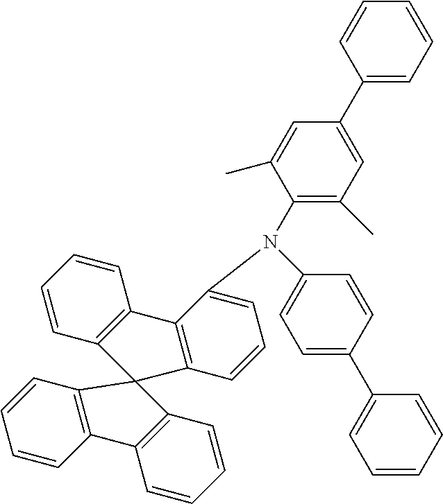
C1(N(C2=CC=CC3=C2C2=C(C=CC=C2)C32C3=C(C=CC=C3)C3=C2C=CC=C3)C2=C(C)C=C(C3=CC=CC=C3)C=C2C)=CC=C(C2=CC=CC=C2)C=C1
